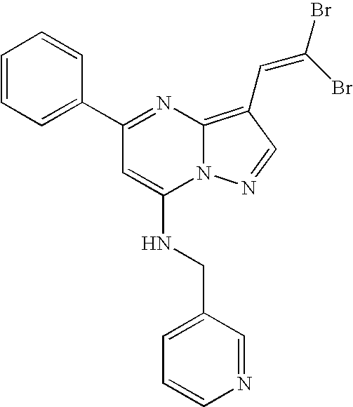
C1=CC=C(C2=NC3=C(C=C(Br)Br)C=NN3C(NCC3=CC=CN=C3)=C2)C=C1
